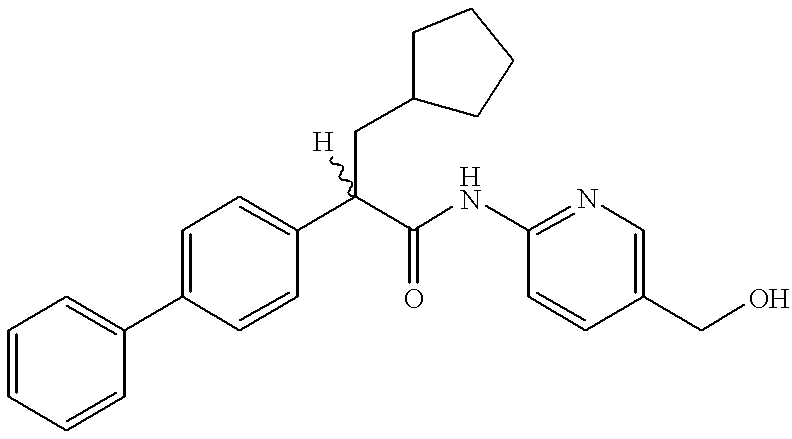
C1=CC(C2=CC=CC=C2)=CC=C1C(C(=O)NC1=NC=C(CO)C=C1)(CC1CCCC1)[H]
